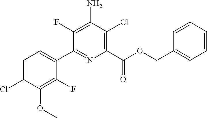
C1(F)=C(N)C(Cl)=C(C(OCC2=CC=CC=C2)=O)N=C1C1=CC=C(Cl)C(OC)=C1F
